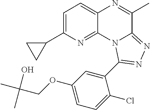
C1=C(C2CC2)N=C2C(=C1)N=C(C)C1=NN=C(C3=CC(OCC(C)(C)O)=CC=C3Cl)N21
